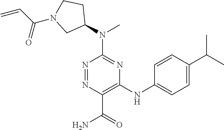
C1(N(C2CCN(C(C=C)=O)C2)C)=NC(NC2=CC=C(C(C)C)C=C2)=C(C(=O)N)N=N1
